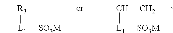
CC(CC)[L1][SO3M].C[R3](C)[L1][SO3M]
